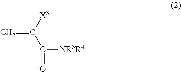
C=C([X3])C([NR3R4])=O
